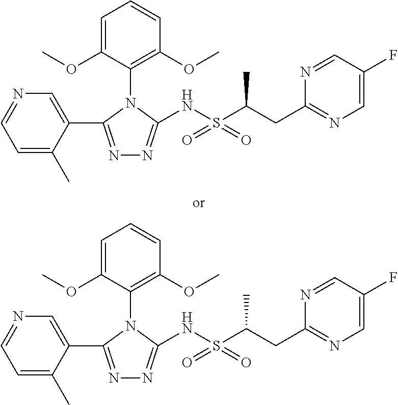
C1=C(C)C(C2=NN=C(NS(C(CC3=NC=C(F)C=N3)C)(=O)=O)N2C2=C(OC)C=CC=C2OC)=CN=C1.C1=C(C)C(C2=NN=C(NS(C(CC3=NC=C(F)C=N3)C)(=O)=O)N2C2=C(OC)C=CC=C2OC)=CN=C1
